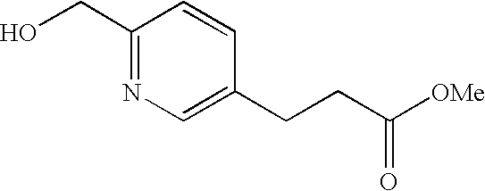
C1(CO)=NC=C(CCC([OMe])=O)C=C1
